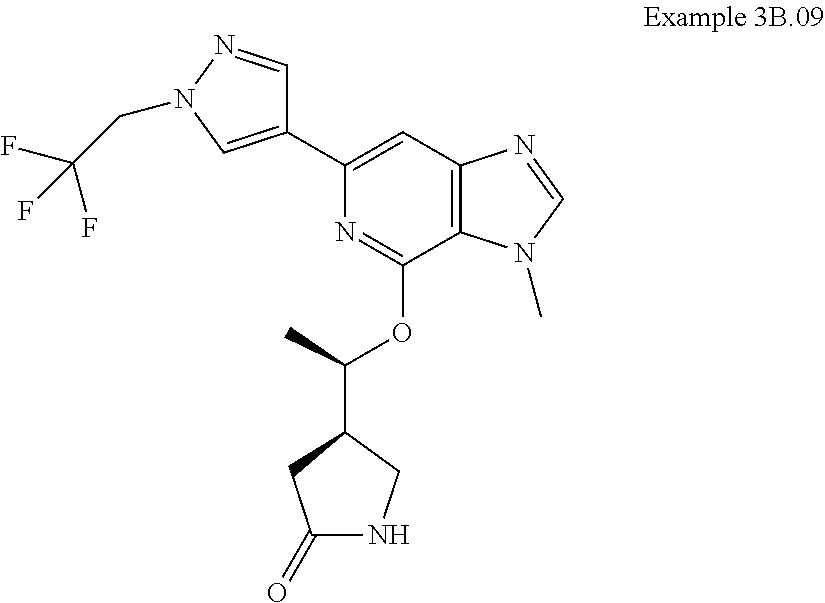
C1(=O)NCC(C(OC2=NC(C3=CN(CC(F)(F)F)N=C3)=CC3=C2N(C)C=N3)C)C1
